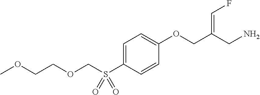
C1=C(S(COCCOC)(=O)=O)C=CC(OCC(CN)=CF)=C1
